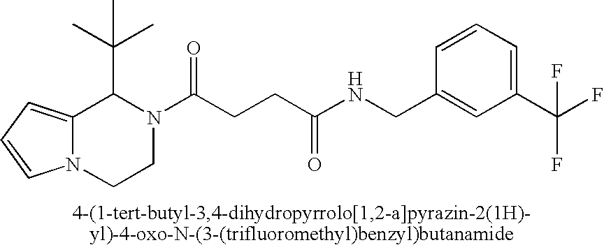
C12=CC=CN1CCN(C(CCC(NCC1=CC(C(F)(F)F)=CC=C1)=O)=O)C2C(C)(C)C
